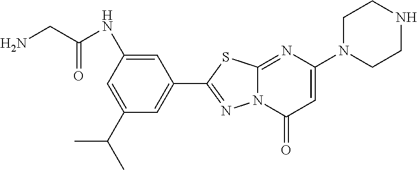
C1=C(NC(CN)=O)C=C(C(C)C)C=C1C1=NN2C(=NC(N3CCNCC3)=CC2=O)S1
